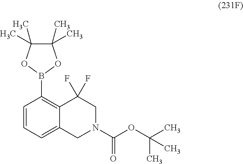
C1(C)(C)C(C)(C)OB(C2=C3C(=CC=C2)CN(C(OC(C)(C)C)=O)CC3(F)F)O1
